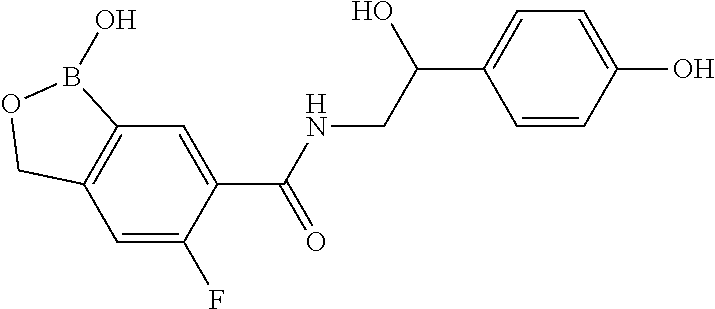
C12=C(C=C(F)C(C(NCC(C3=CC=C(O)C=C3)O)=O)=C1)COB2O
